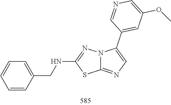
C1=CC=C(CNC2=NN3C(=NC=C3C3=CC(OC)=CN=C3)S2)C=C1
